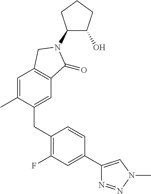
C1=C(C)C(CC2=C(F)C=C(C3=CN(C)N=N3)C=C2)=CC2=C1CN(C1C(O)CCC1)C2=O
